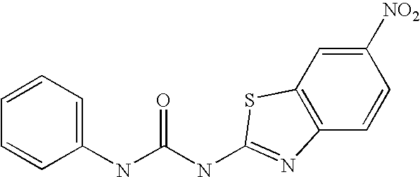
C1=CC=C(NC(NC2=NC3=C(C=C([NO2])C=C3)S2)=O)C=C1
